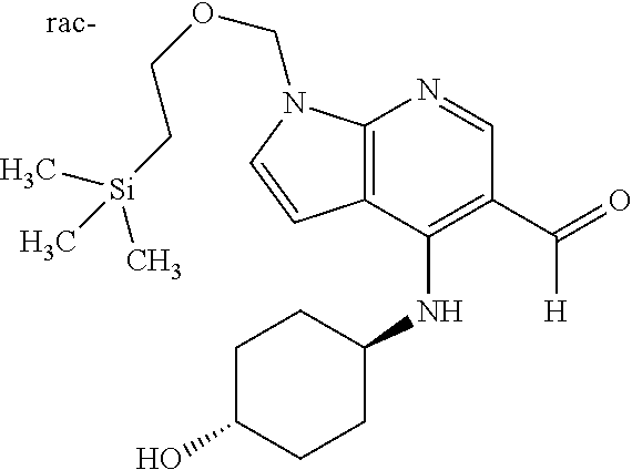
C[Si](CCOCN1C2=C(C=C1)C(NC1CCC(O)CC1)=C(C(=O)[H])C=N2)(C)C
